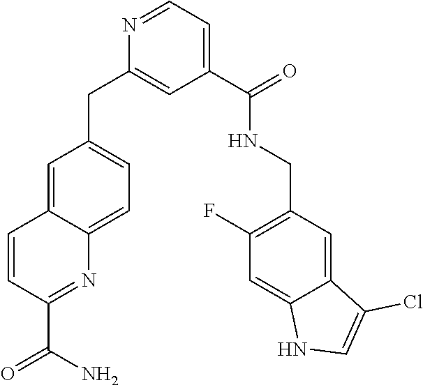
N1=CC=C(C(NCC2=C(F)C=C3C(=C2)C(Cl)=CN3)=O)C=C1CC1=CC=C2C(=C1)C=CC(C(N)=O)=N2
